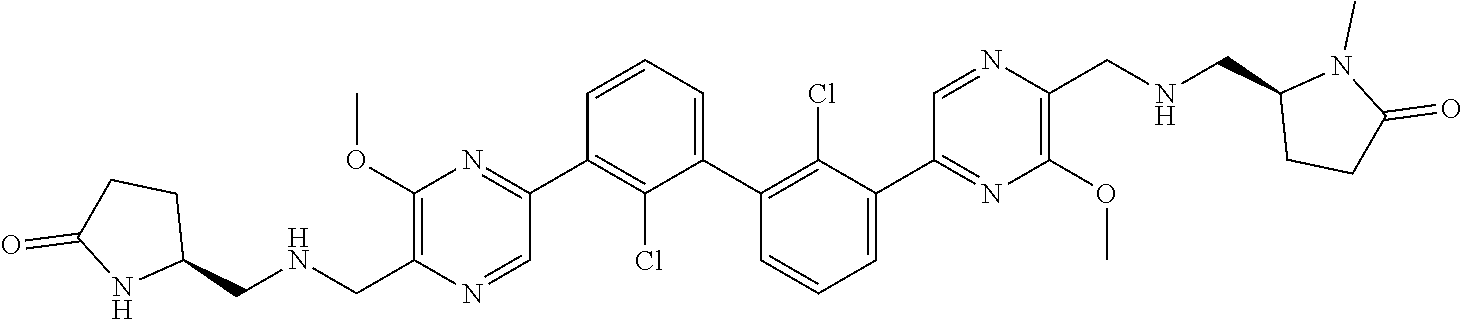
C1(C2=NC(OC)=C(C[HN]CC3CCC(=O)N3)N=C2)=C(Cl)C(C2=C(Cl)C(C3=NC(OC)=C(CNCC4CCC(=O)N4C)N=C3)=CC=C2)=CC=C1
